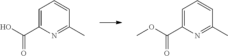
C1=C(C(O)=O)N=C(C)C=C1.C1=C(C(OC)=O)N=C(C)C=C1
